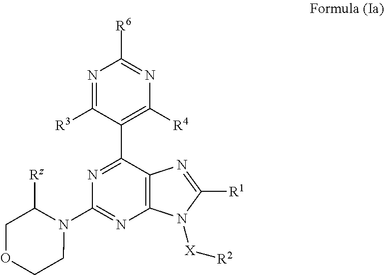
N1=C(C2=C([R4])N=C([R6])N=C2[R3])C2=C(N=C1N1C([Rz])COCC1)N([X][R2])C([R1])=N2
